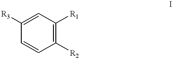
C1=CC([R2])=C([R1])C=C1[R3]
